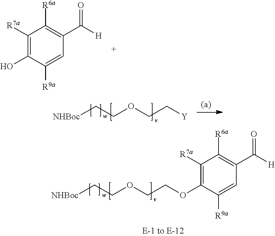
C1([R7a])=C(OCCOCC[NHBoc])C([R9a])=CC(C([H])=O)=C1[R6a].C1([R7a])=C(O)C([R9a])=CC(C([H])=O)=C1[R6a].[NHBoc]CCOCC[Y]
